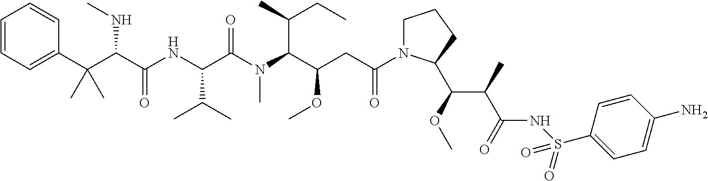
C1=CC=C(C(C(NC)C(=O)NC(C(=O)N(C)C(C(C)CC)C(OC)CC(=O)N2CCCC2C(C(C(=O)NS(C2=CC=C(N)C=C2)(=O)=O)C)OC)C(C)C)(C)C)C=C1
